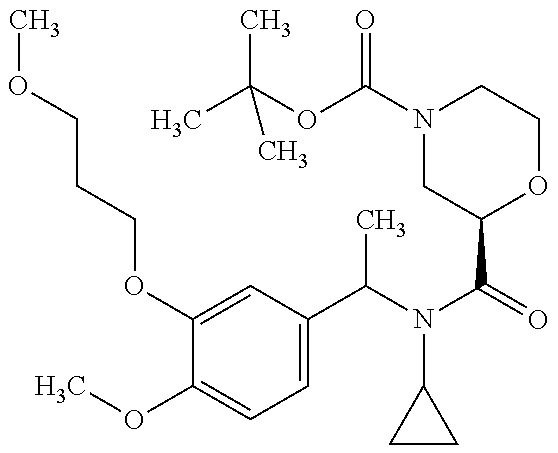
C1(OCCCOC)=CC(C(N(C(=O)C2OCCN(C(OC(C)(C)C)=O)C2)C2CC2)C)=CC=C1OC
